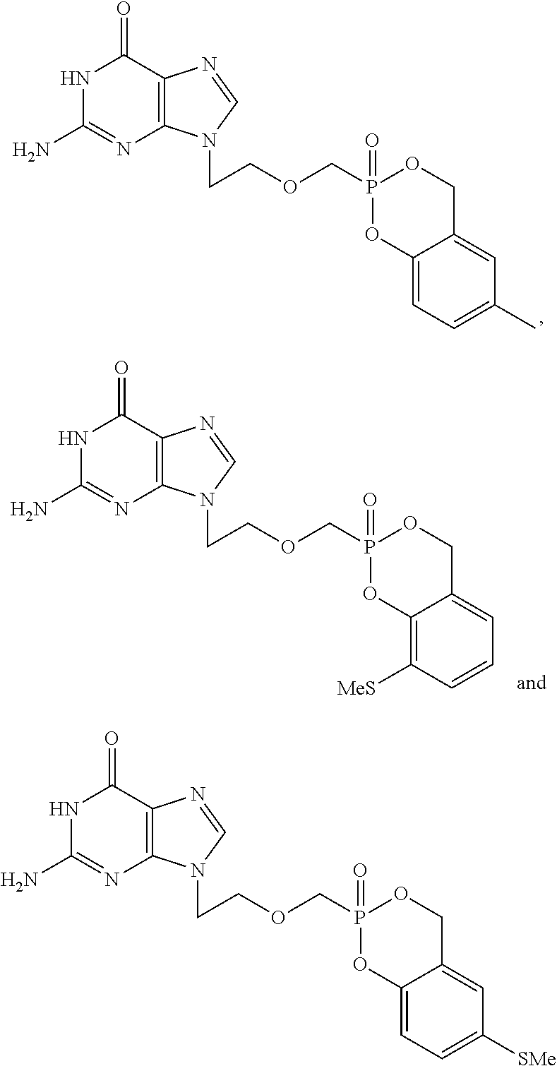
N1C(N)=NC2=C(C1=O)N=CN2CCOCP1(=O)OC2=CC=C(C)C=C2CO1.N1C(N)=NC2=C(C1=O)N=CN2CCOCP1(=O)OC2=C([MeS])C=CC=C2CO1.N1C(N)=NC2=C(C1=O)N=CN2CCOCP1(=O)OC2=CC=C([SMe])C=C2CO1
